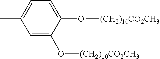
C1=C(C)C=C(O[(CH2)10CO2CH3])C(O[(CH2)10CO2CH3])=C1
